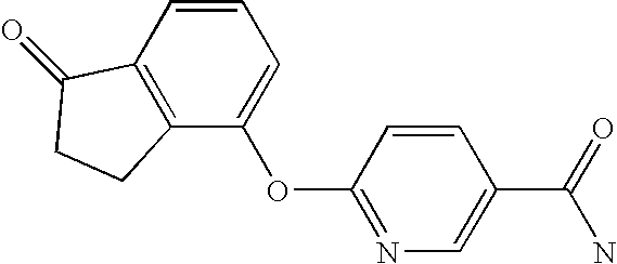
C1=CC2=C(C(OC3=NC=C(C(=O)N)C=C3)=C1)CCC2=O
